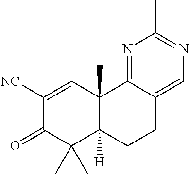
C1([NC])=CC2(C)C([H])(C(C)(C)C1=O)CCC1=CN=C(C)N=C21
